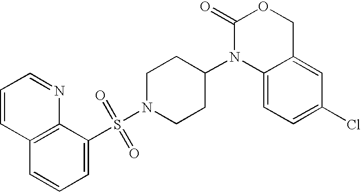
C1(=O)N(C2CCN(S(=O)(=O)C3=CC=CC4=C3N=CC=C4)CC2)C2=CC=C(Cl)C=C2CO1
